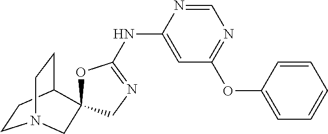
C1CC2CCN1CC21OC(NC2=CC(OC3=CC=CC=C3)=NC=N2)=NC1
